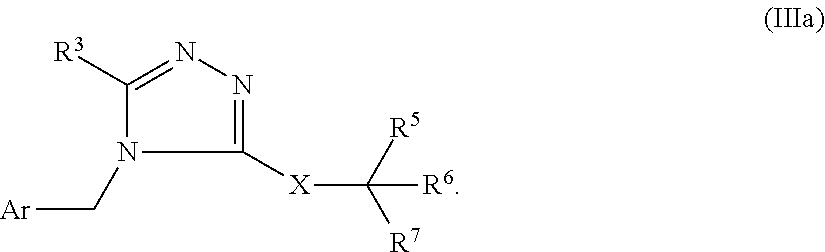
C1([R3])=NN=C([X]C([R7])([R6])[R5])N1C[Ar]
